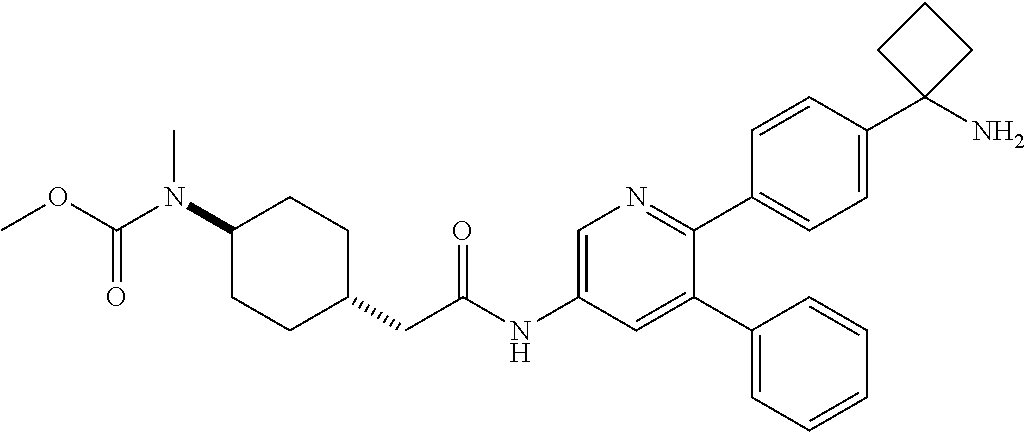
C1(N(C(=O)OC)C)CCC(CC(NC2=CN=C(C3=CC=C(C4(N)CCC4)C=C3)C(C3=CC=CC=C3)=C2)=O)CC1
